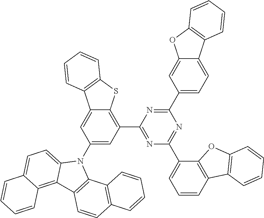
C1(C2=CC=C3C(=C2)OC2=C3C=CC=C2)=NC(C2=C3C(=CC(N4C5=CC=C6C(=C5C5=C4C4=C(C=C5)C=CC=C4)C=CC=C6)=C2)C2=C(S3)C=CC=C2)=NC(C2=CC=CC3=C2OC2=C3C=CC=C2)=N1
